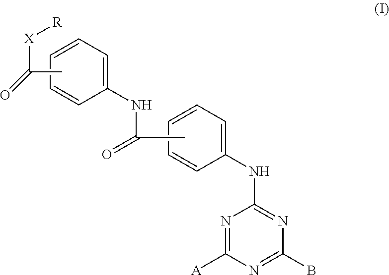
C1=CC=CC(NC(=O)C)=C1.CC([X][R])=O.C1=CC=CC(NC2=NC(B)=NC([A])=N2)=C1
